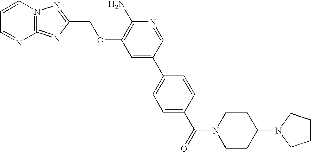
C1=CN2=C(=NC(COC3=C(N)N=CC(C4=CC=C(C(=O)N5CCC(N6CCCC6)CC5)C=C4)=C3)=N2)N=C1
